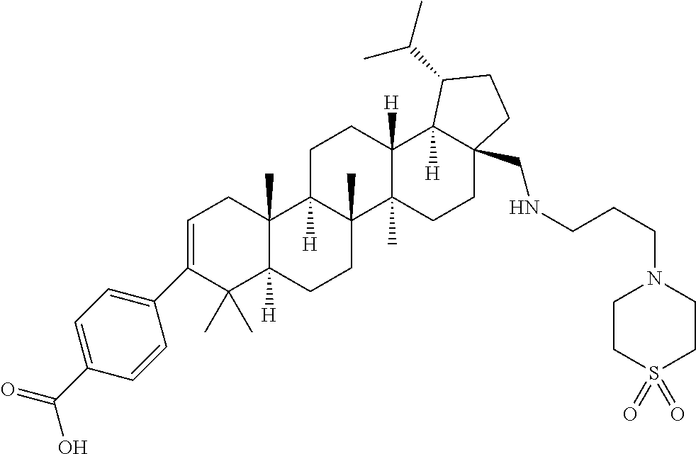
C1(C2=CC=C(C(=O)O)C=C2)=CCC2(C)C([H])(C1(C)C)CCC1(C)C2([H])CCC2([H])C1(C)CCC1(CNCCCN3CCS(=O)(=O)CC3)C2([H])C(C(C)C)CC1
